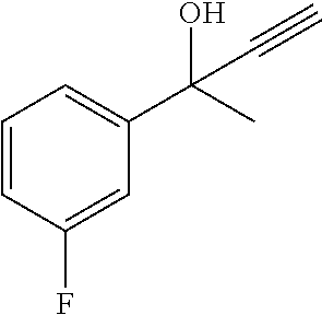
C(O)(C#C)(C1=CC=CC(F)=C1)C
